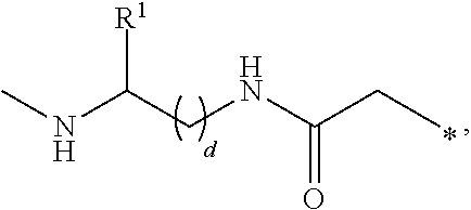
CNC(CNC(CC)=O)[R1]
